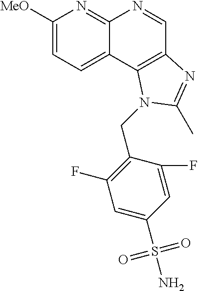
C1([MeO])=CC=C2C(=N1)N=CC1=C2N(CC2=C(F)C=C(S(N)(=O)=O)C=C2F)C(C)=N1
